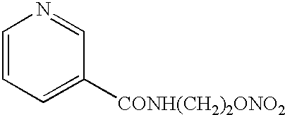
C1=CC=C([CONH(CH2)2ONO2])C=N1
